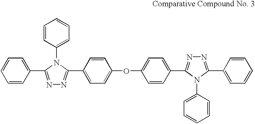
C1=CC(C2=NN=C(C3=CC=C(OC4=CC=C(C5=NN=C(C6=CC=CC=C6)N5C5=CC=CC=C5)C=C4)C=C3)N2C2=CC=CC=C2)=CC=C1
